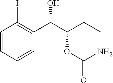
C1=CC=CC(C(C(CC)OC(N)=O)O)=C1I
